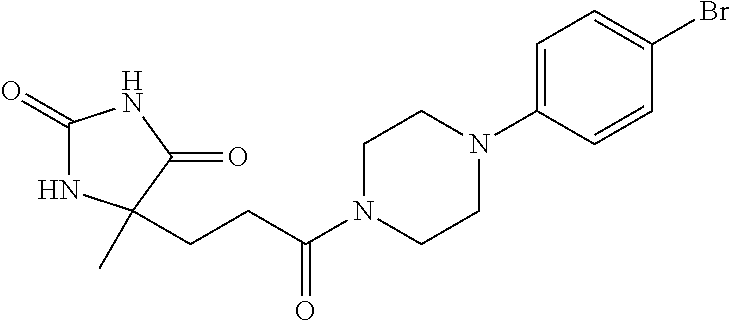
C1(=O)NC(C)(CCC(N2CCN(C3=CC=C(Br)C=C3)CC2)=O)C(=O)N1
